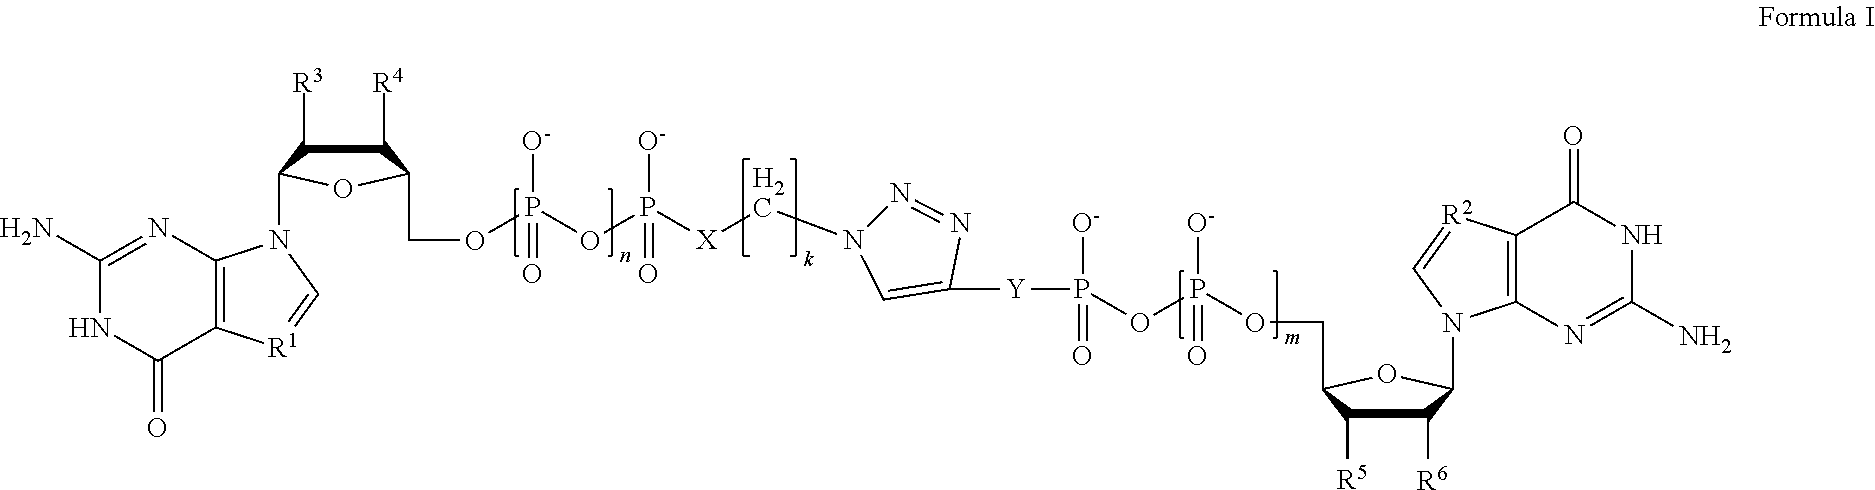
C1(N)=NC2=C(C(=O)N1)[R1]=CN2C1C([R3])C([R4])C(COP([O-])(OP([O-])([X]CN2N=NC([Y]P(OP(OCC3C([R5])C([R6])C(N4C5=C(C(=O)NC(N)=N5)[R2]=C4)O3)([O-])=O)([O-])=O)=C2)=O)=O)O1
